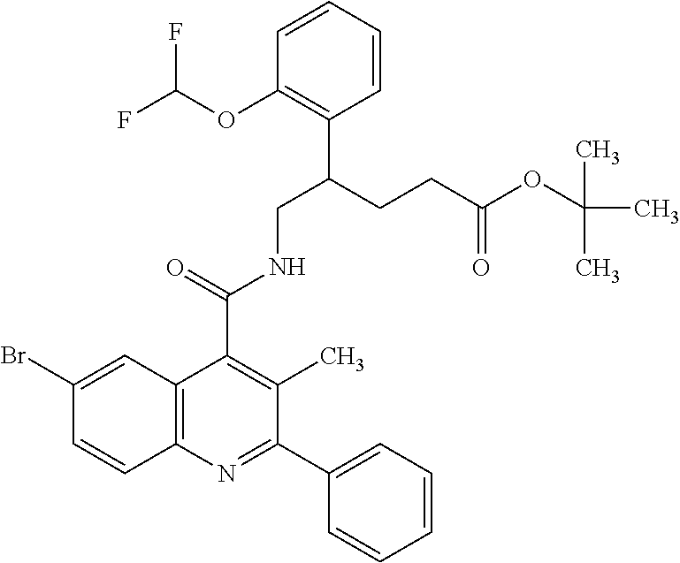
C1(Br)=CC2=C(C=C1)N=C(C1=CC=CC=C1)C(C)=C2C(=O)NCC(CCC(OC(C)(C)C)=O)C1=C(OC(F)F)C=CC=C1
